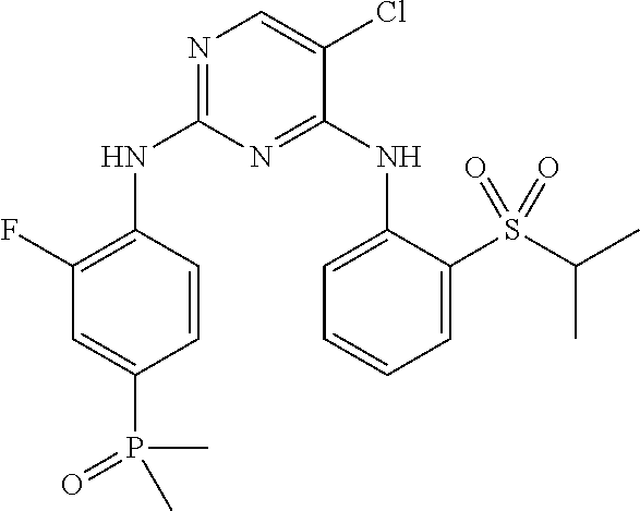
N1=C(NC2=C(F)C=C(P(=O)(C)C)C=C2)N=C(NC2=CC=CC=C2S(C(C)C)(=O)=O)C(Cl)=C1
